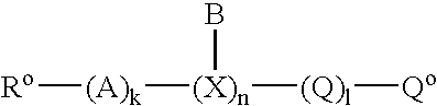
[Ro][(A)k][(X)n]([(Q)l][Qo])B
